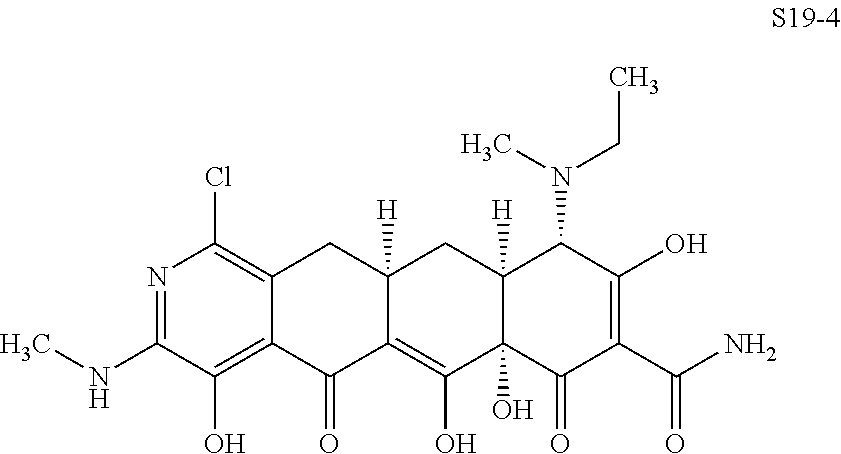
N1=C(NC)C(O)=C2C(=C1Cl)CC1([H])C(=C(O)C3(O)C([H])(C1)C(N(CC)C)C(O)=C(C(N)=O)C3=O)C2=O
